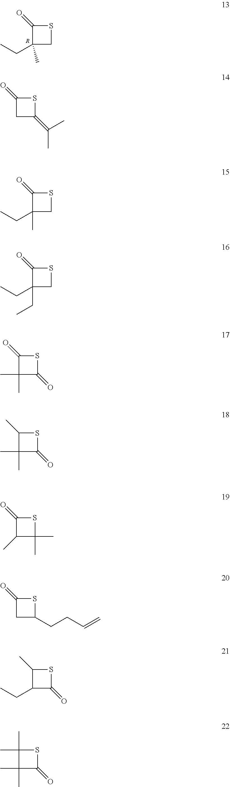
C1(=O)C(CC)(C)CS1.[R].C1(C)C(CC)C(=O)S1.C1(C)(C)C(C)(C)C(=O)S1.C1(C)C(C)(C)C(=O)S1.C1(=O)C(C)C(C)(C)S1.C1(=O)CC(CCC=C)S1.C1(=O)C(CC)(CC)CS1.C1(=O)C(C)(C)C(=O)S1.C1(=O)CC(=C(C)C)S1.C1(=O)C(C)(CC)CS1
